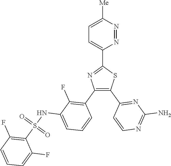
N1=NC([Me])=CC=C1C1=NC(C2=C(F)C(NS(C3=C(F)C=CC=C3F)(=O)=O)=CC=C2)=C(C2=NC(N)=NC=C2)S1
